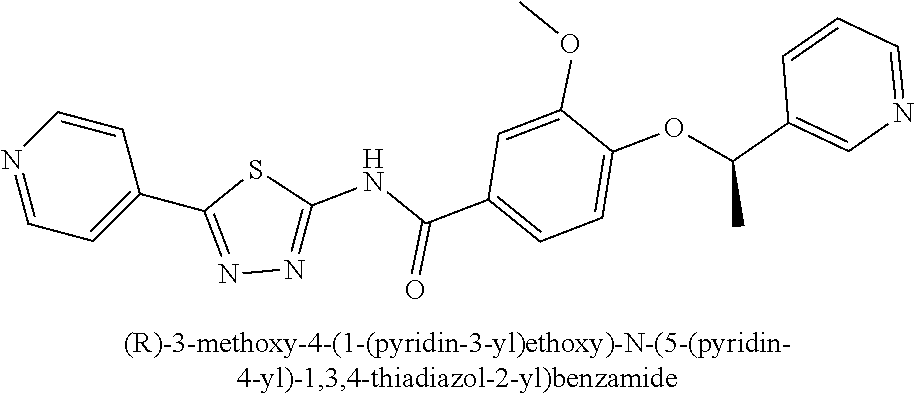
C1=NC=CC(C2=NN=C(NC(C3=CC=C(OC(C4=CN=CC=C4)C)C(OC)=C3)=O)S2)=C1
